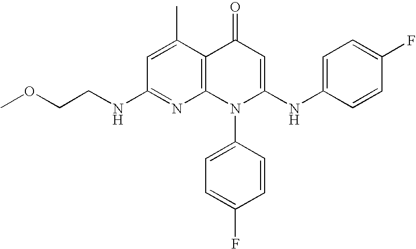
C1(NCCOC)=NC2=C(C(C)=C1)C(=O)C=C(NC1=CC=C(F)C=C1)N2C1=CC=C(F)C=C1
